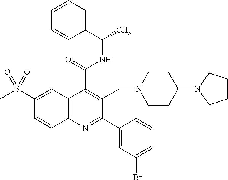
C1(C(=O)NC(C)C2=CC=CC=C2)=C(CN2CCC(N3CCCC3)CC2)C(C2=CC(Br)=CC=C2)=NC2=C1C=C(S(C)(=O)=O)C=C2
